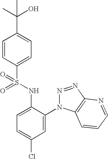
C1=CC(S(=O)(NC2=CC=C(Cl)C=C2N2N=NC3=C2C=CC=N3)=O)=CC=C1C(C)(O)C
